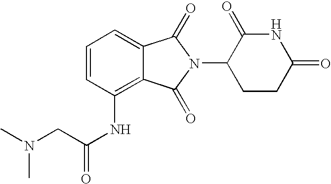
C1=C2C(=C(NC(=O)CN(C)C)C=C1)C(=O)N(C1CCC(=O)NC1=O)C2=O
